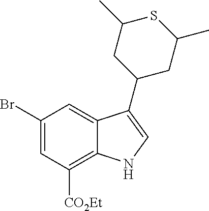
C1(Br)=CC([CO2Et])=C2C(=C1)C(C1CC(C)SC(C)C1)=CN2
